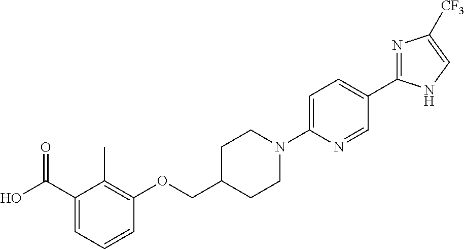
C(C1CCN(C2=CC=C(C3=NC([CF3])=CN3)C=N2)CC1)OC1=C(C)C(C(O)=O)=CC=C1
